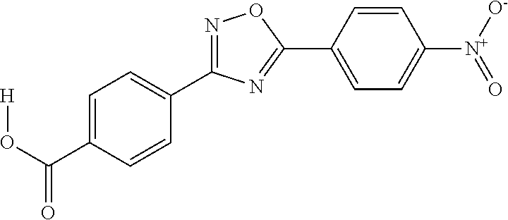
[H]OC(C1=CC=C(C2=NOC(C3=CC=C([N+](=O)[O-])C=C3)=N2)C=C1)=O
